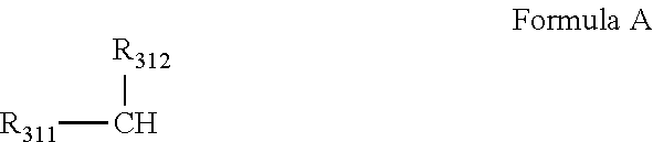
[R311]C[R312]
